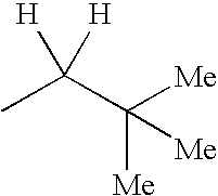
CC(C([Me])([Me])[Me])([H])[H]
